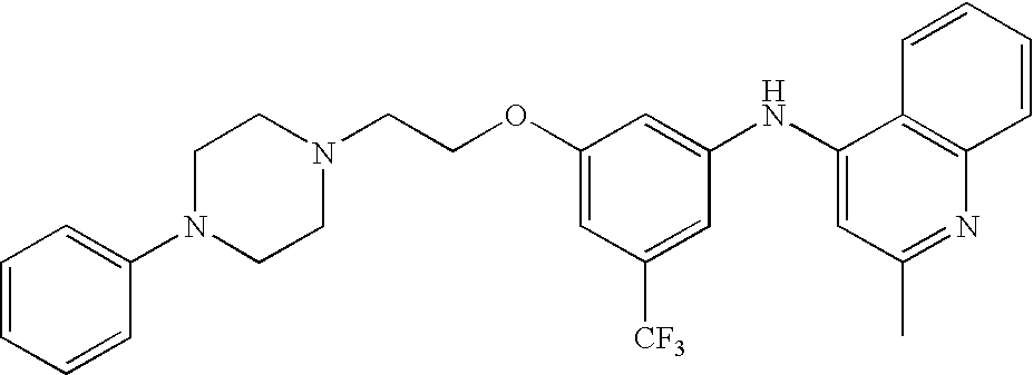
C1(NC2=CC(C)=NC3=C2C=CC=C3)=CC(OCCN2CCN(C3=CC=CC=C3)CC2)=CC([CF3])=C1
